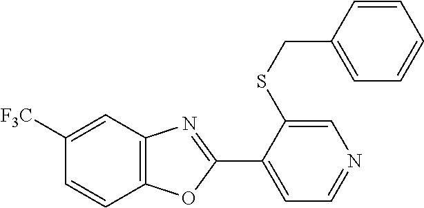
C1=C(SCC2=CC=CC=C2)C(C2=NC3=C(O2)C=CC([F3C])=C3)=CC=N1
